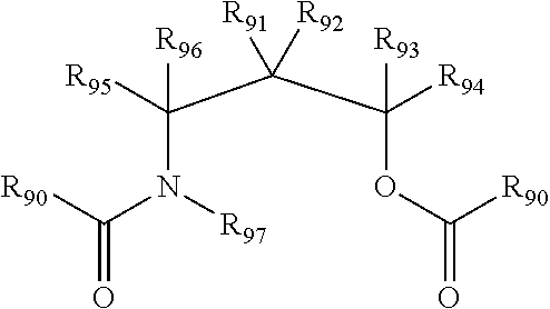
[R96]C([R95])(C(C([R93])([R94])OC(=O)[R90])([R91])[R92])N([R97])C([R90])=O
